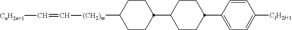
C1CC(C2CCC(C3=CC=C([ClH2l+1])C=C3)CC2)CCC1[(CH2)m]C=C[CnH2n+1]
